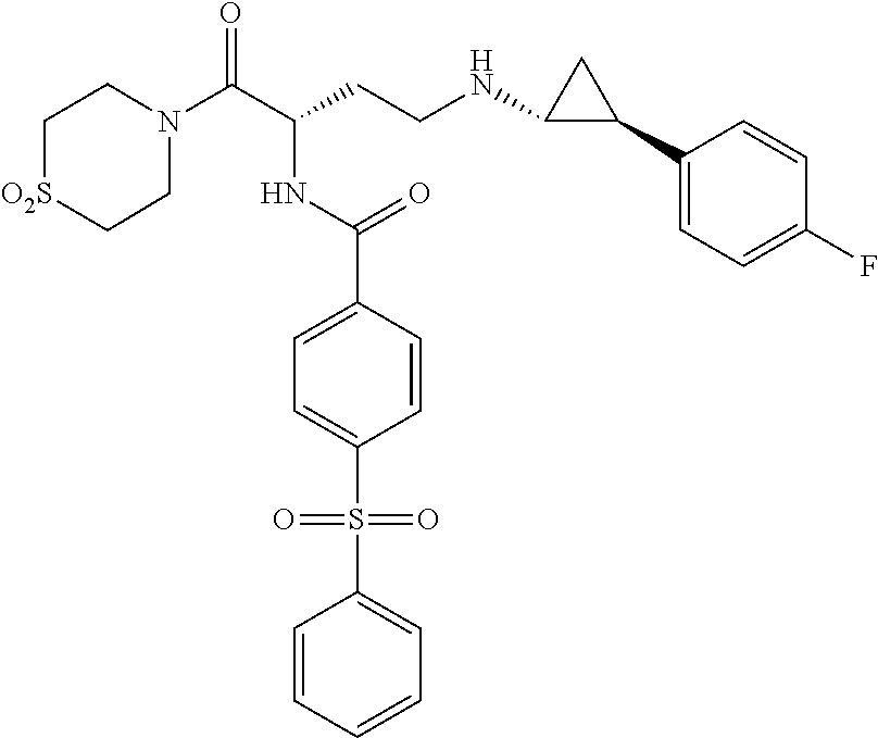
C1N(C(C(CCNC2C(C3=CC=C(F)C=C3)C2)NC(C2=CC=C(S(C3=CC=CC=C3)(=O)=O)C=C2)=O)=O)CC[O2S]C1
